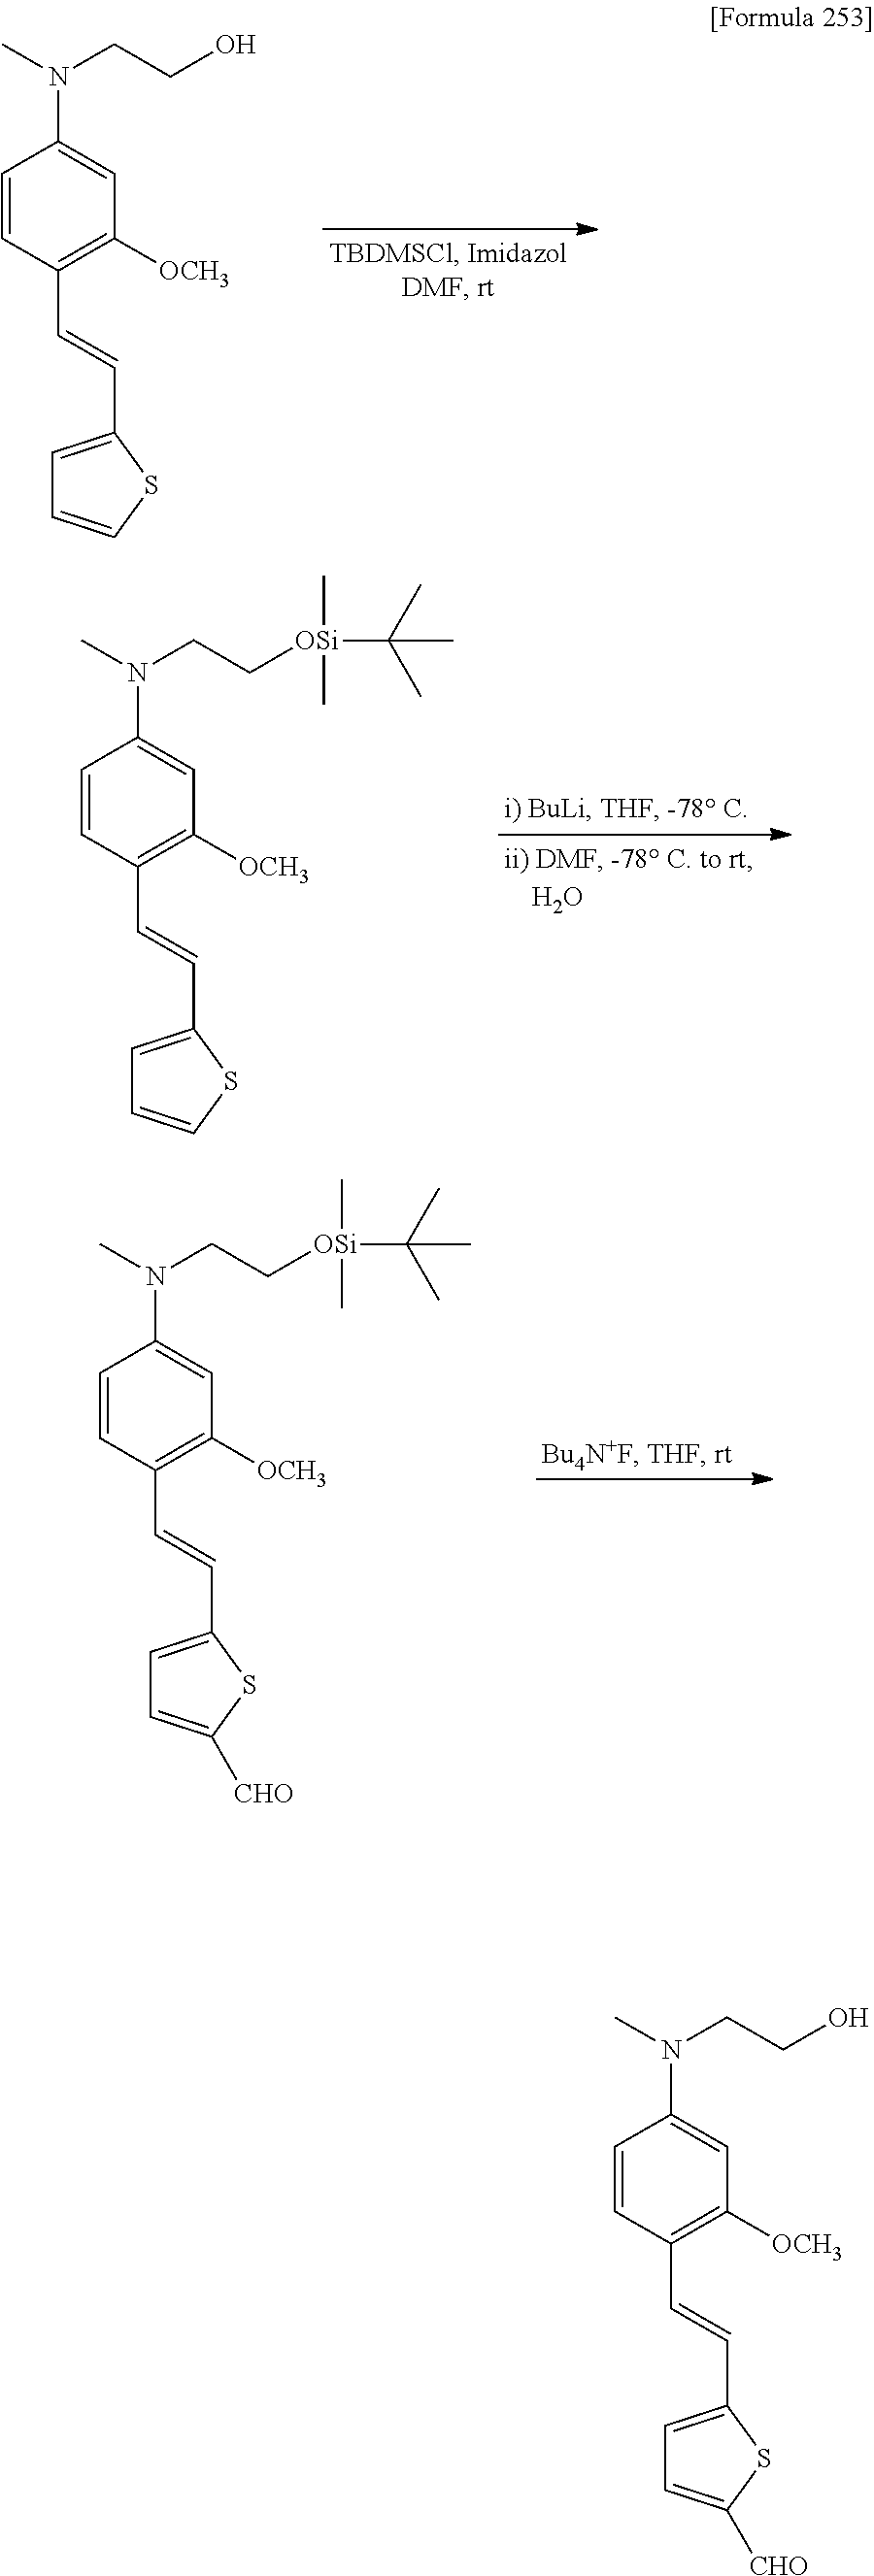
C1=CC(C=CC2=CC=CS2)=C([OCH3])C=C1N(C)CCO.C1=CC(C=CC2=CC=CS2)=C([OCH3])C=C1N(C)CC[OSi](C)(C)C(C)(C)C.C1=CC(C=CC2=CC=C([CHO])S2)=C([OCH3])C=C1N(C)CC[OSi](C)(C)C(C)(C)C.C1=CC(C=CC2=CC=C([CHO])S2)=C([OCH3])C=C1N(C)CCO
